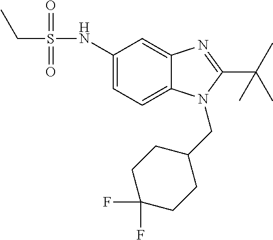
C1(NS(CC)(=O)=O)=CC=C2C(=C1)N=C(C(C)(C)C)N2CC1CCC(F)(F)CC1
